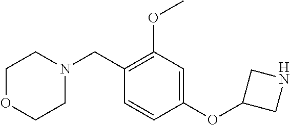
C1OCCN(CC2=C(OC)C=C(OC3CNC3)C=C2)C1
